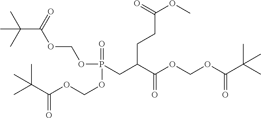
C(C(=O)OCOP(CC(C(OCOC(C(C)(C)C)=O)=O)CCC(OC)=O)(=O)OCOC(C(C)(C)C)=O)(C)(C)C
